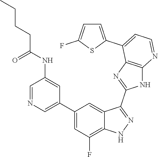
C1=NC=C(C2=CC(F)=C3C(=C2)C(C2=NC4=C(N2)N=CC=C4C2=CC=C(F)S2)=NN3)C=C1NC(CCCC)=O
